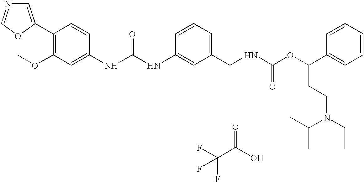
C1=C(C2=C(OC)C=C(NC(NC3=CC(CNC(OC(C4=CC=CC=C4)CCN(CC)C(C)C)=O)=CC=C3)=O)C=C2)OC=N1.C(C(O)=O)(F)(F)F
